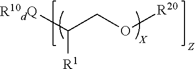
[R10dQ]C(CO[R20])[R1]
